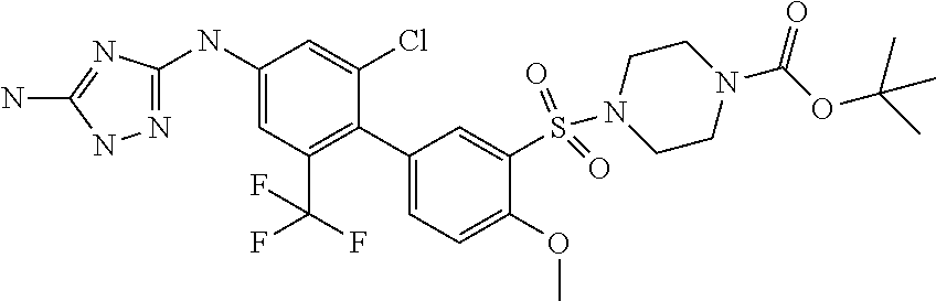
C1(NC2=CC(C(F)(F)F)=C(C3=CC=C(OC)C(S(N4CCN(C(=O)OC(C)(C)C)CC4)(=O)=O)=C3)C(Cl)=C2)=NNC(N)=N1
